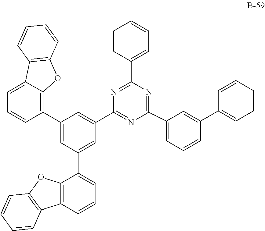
C1(C2=C3C(=CC=C2)C2=C(O3)C=CC=C2)=CC(C2=CC=CC3=C2OC2=C3C=CC=C2)=CC(C2=NC(C3=CC=CC(C4=CC=CC=C4)=C3)=NC(C3=CC=CC=C3)=N2)=C1
